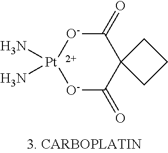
C1(=O)[O-][Pt](N)(N)[O-]C(=O)C12CCC2
